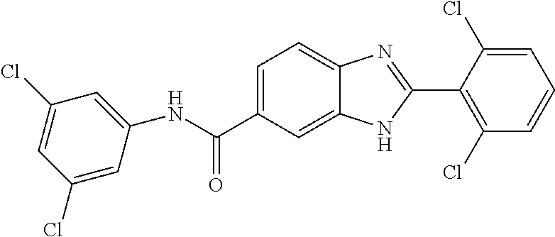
N(C(C1=CC=C2C(=C1)NC(C1=C(Cl)C=CC=C1Cl)=N2)=O)C1=CC(Cl)=CC(Cl)=C1
